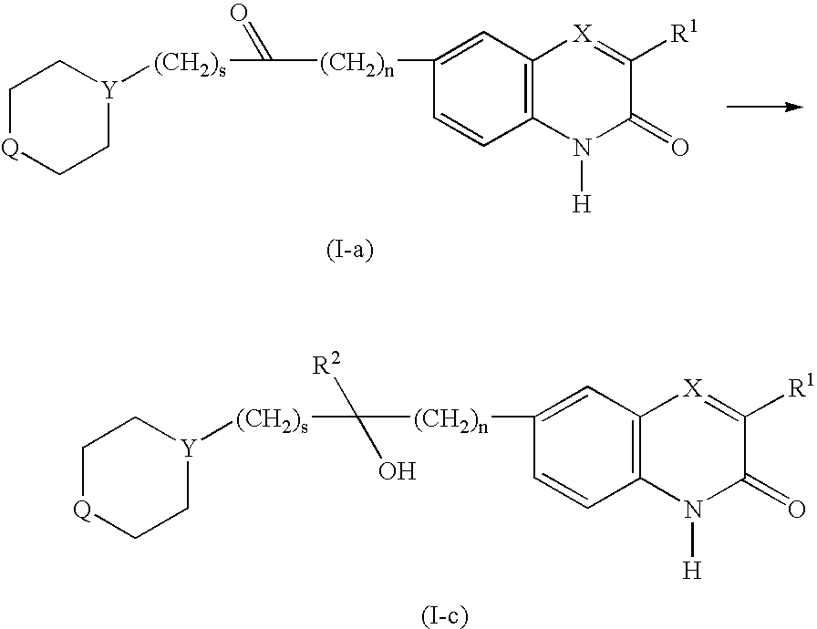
C1[Q]CC[Y]([(CH2)s]C([(CH2)n]C2=CC3=C(C=C2)N([H])C(=O)C([R1])=[X]3)([R2])O)C1.C1[Q]CC[Y]([(CH2)s]C([(CH2)n]C2=CC3=C(C=C2)N([H])C(=O)C([R1])=[X]3)=O)C1
